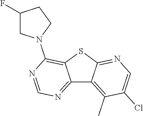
C12=NC=NC(N3CC(F)CC3)=C1SC1=NC=C(Cl)C(C)=C21
